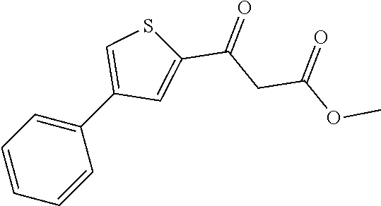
C1(C2=CSC(C(CC(OC)=O)=O)=C2)=CC=CC=C1
